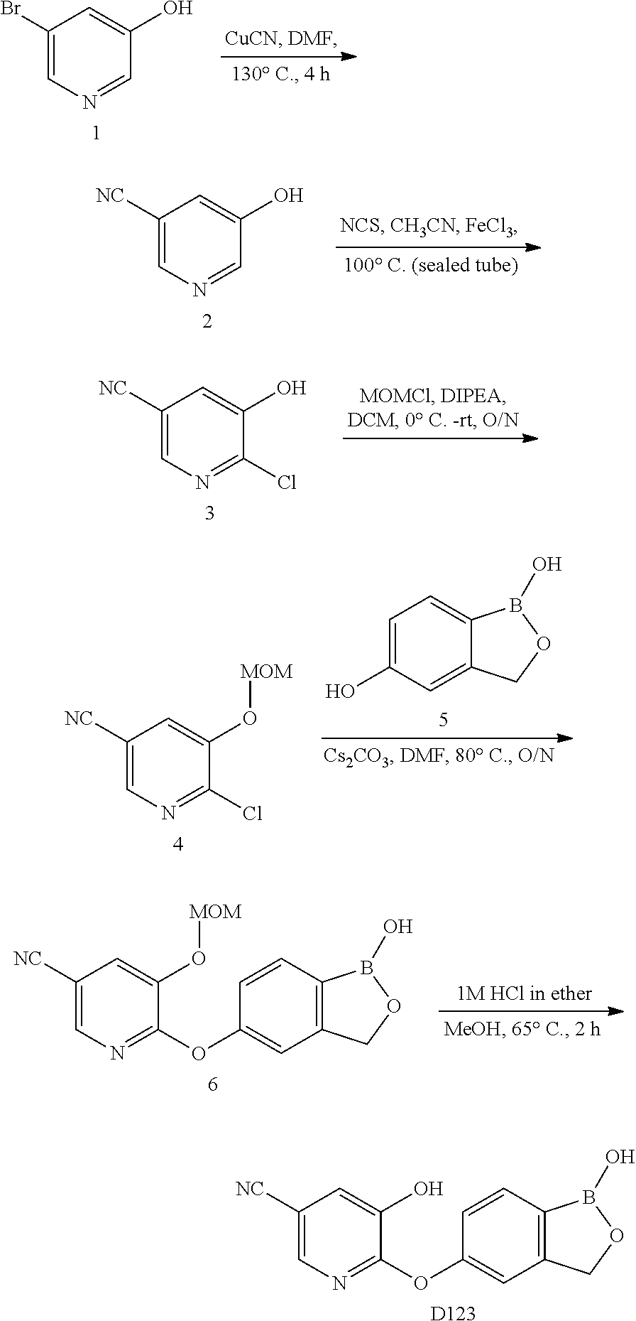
C1(Br)=CN=CC(O)=C1.C1([NC])=CN=CC(O)=C1.C1([NC])=CN=C(Cl)C(O)=C1.C1=C(O)C=C2C(=C1)B(O)OC2.C1([NC])=CN=C(Cl)C(O[MOM])=C1.C1([NC])=CN=C(OC2=CC3=C(C=C2)B(O)OC3)C(O[MOM])=C1.C1([NC])=CN=C(OC2=CC3=C(C=C2)B(O)OC3)C(O)=C1.[D123]
